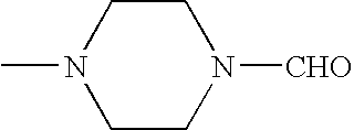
CN1CCN([CHO])CC1
